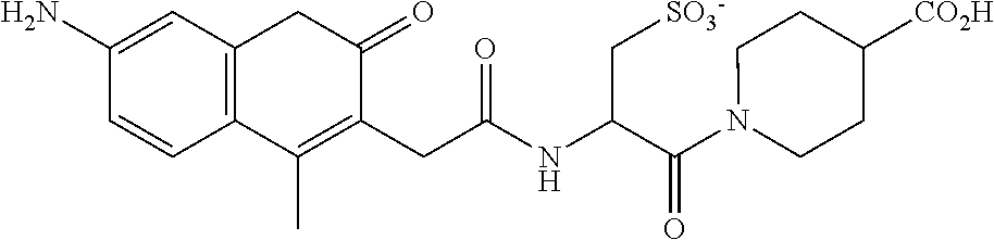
NC1=CC2=C(C=C1)C(C)=C(CC(NC(C(N1CCC([CO2H])CC1)=O)C[SO3-])=O)C(=O)C2
